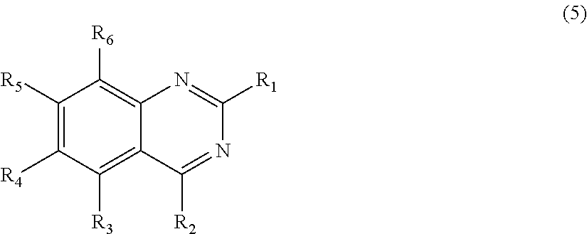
C1([R5])=C([R4])C([R3])=C2C(=C1[R6])N=C([R1])N=C2[R2]
